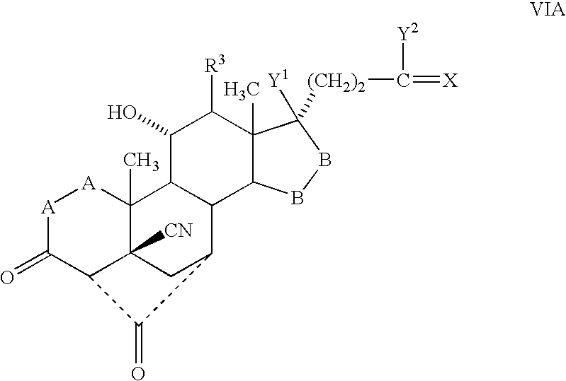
[A]1C(=O)C2C3([CN])C(C)([A]1)C1C(C(C3)C2=O)C2C(C)(C([R3])C1O)C([Y1])([(CH2)2]C(=[X])[Y2])BB2
